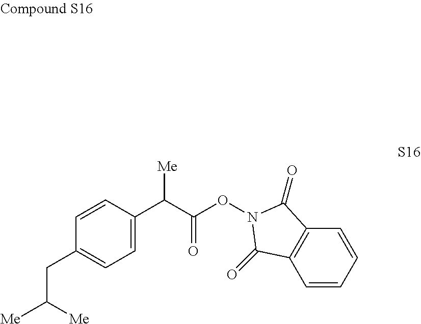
C1=CC=CC2=C1C(=O)N(OC(C(C1=CC=C(CC([Me])[Me])C=C1)[Me])=O)C2=O
